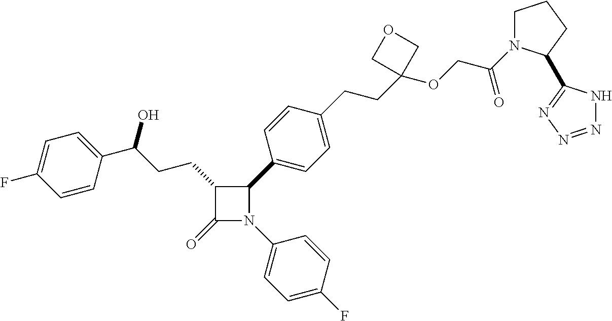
C1(=O)N(C2=CC=C(F)C=C2)C(C2=CC=C(CCC3(OCC(=O)N4CCCC4C4=NN=NN4)COC3)C=C2)C1CCC(O)C1=CC=C(F)C=C1
